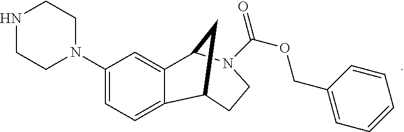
C1(N2CCNCC2)=CC=C2C(=C1)C1N(C(OCC3=CC=CC=C3)=O)CCC2C1
